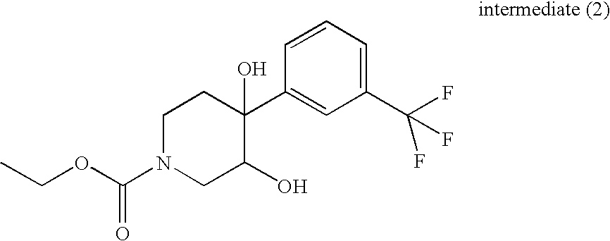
C1N(C(OCC)=O)CC(O)C(C2=CC(C(F)(F)F)=CC=C2)(O)C1
